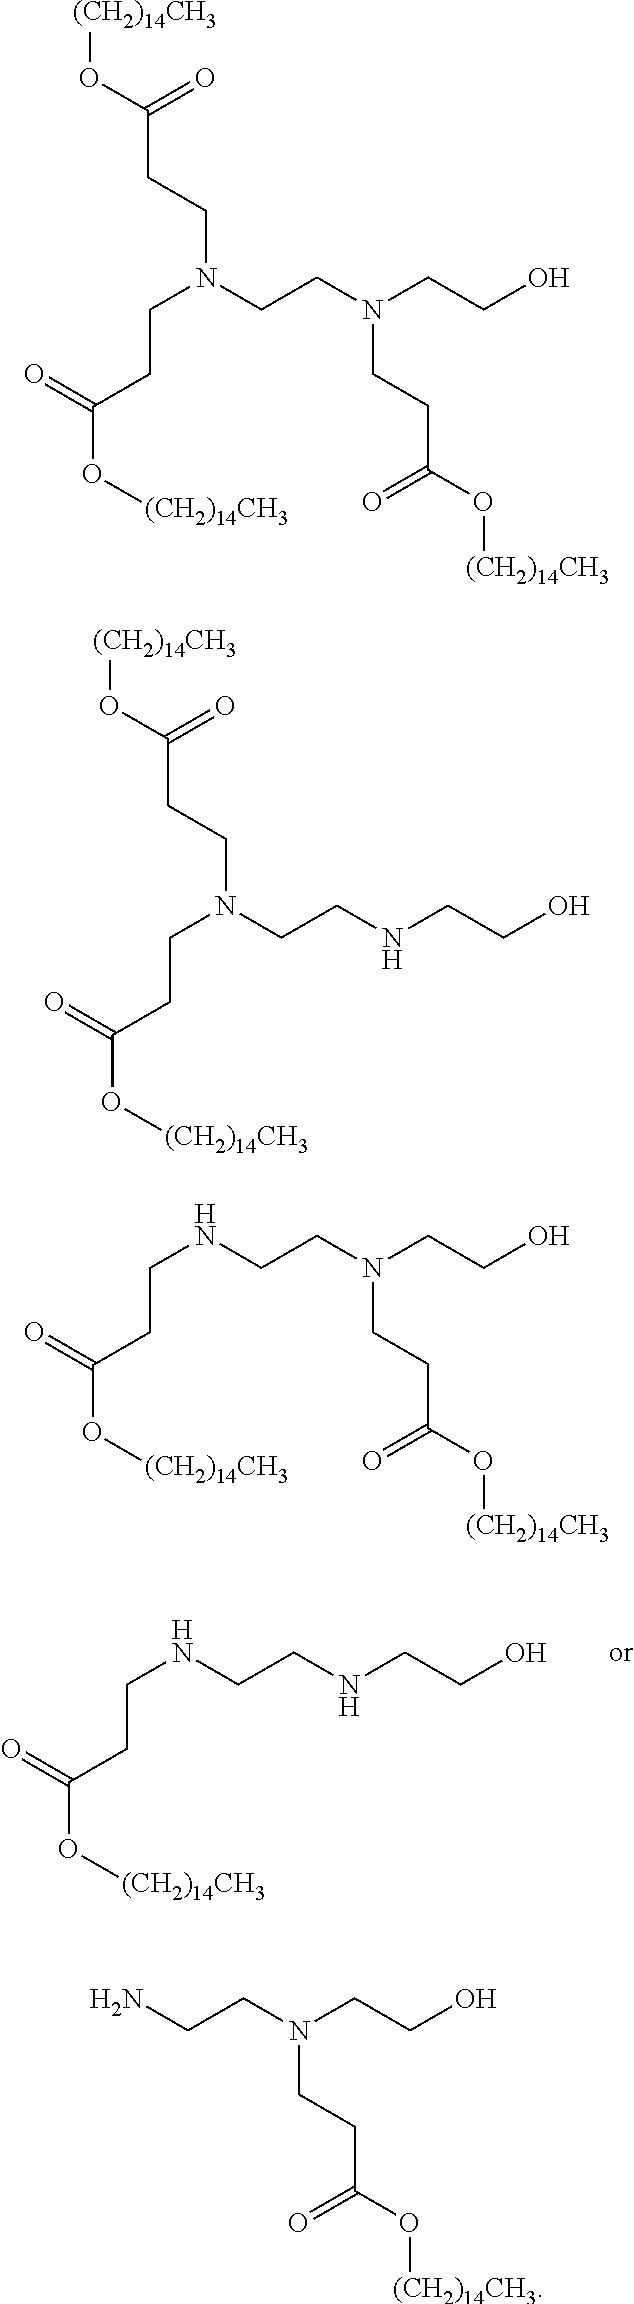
N(CCNCCO)CCC(O[(CH2)14CH3])=O.N(CCN(CCO)CCC(O[(CH2)14CH3])=O)(CCC(O[(CH2)14CH3])=O)CCC(O[(CH2)14CH3])=O.N(CCNCCO)(CCC(O[(CH2)14CH3])=O)CCC(O[(CH2)14CH3])=O.N(CCN(CCO)CCC(O[(CH2)14CH3])=O)CCC(O[(CH2)14CH3])=O.NCCN(CCO)CCC(O[(CH2)14CH3])=O
